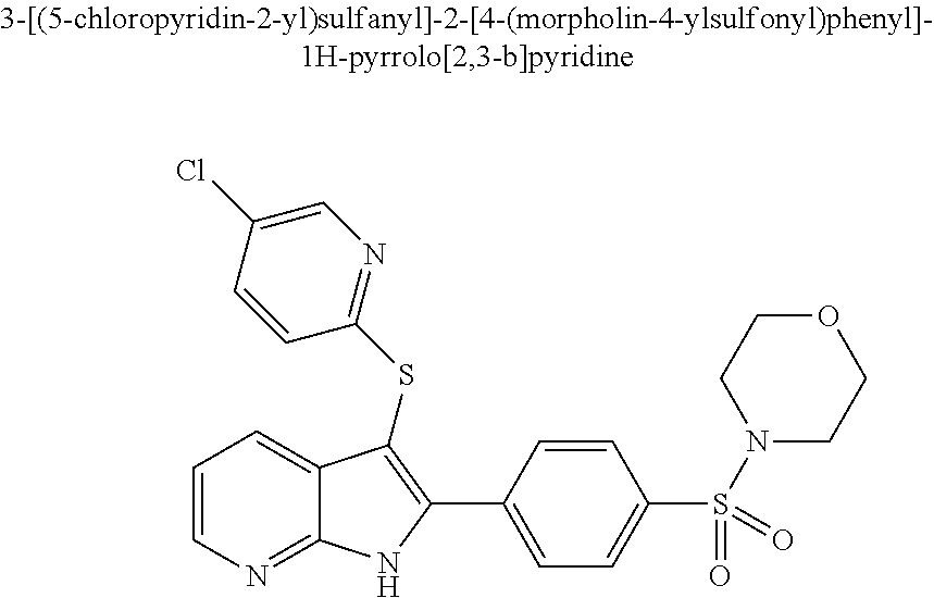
C1=CN=C2C(=C1)C(SC1=NC=C(Cl)C=C1)=C(C1=CC=C(S(N3CCOCC3)(=O)=O)C=C1)N2
